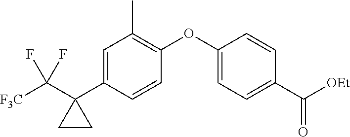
C1=C(C2(C([F3C])(F)F)CC2)C=CC(OC2=CC=C(C([OEt])=O)C=C2)=C1C
